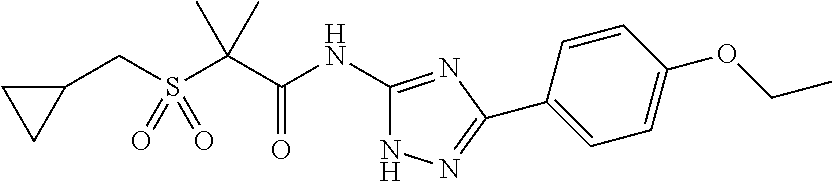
C1(NC(C(C)(C)S(CC2CC2)(=O)=O)=O)=NC(C2=CC=C(OCC)C=C2)=NN1
